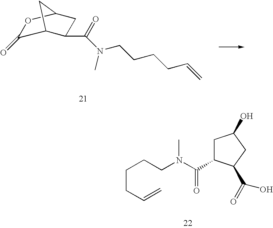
C1(=O)C2C(C(N(C)CCCCC=C)=O)CC(O1)C2.C1C(C(N(CCCCC=C)C)=O)C(C(O)=O)CC1O
